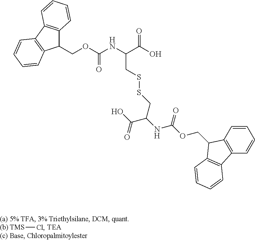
[TMS]Cl.OC(C(NC(OCC1C2=C(C3=C1C=CC=C3)C=CC=C2)=O)CSSCC(NC(OCC1C2=C(C=CC=C2)C2=C1C=CC=C2)=O)C(O)=O)=O
